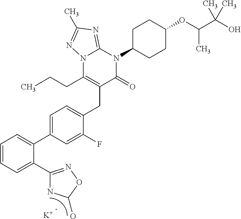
C1=CC=C(C2=NOC(O)N2)C(C2=CC=C(CC3=C(CCC)N4C(=NC(C)=N4)N(C4CCC(OC(C(O)(C)C)C)CC4)C3=O)C(F)=C2)=C1.[K]
